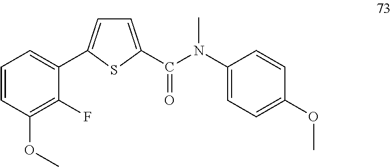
C1=C(C(N(C2=CC=C(OC)C=C2)C)=O)SC(C2=CC=CC(OC)=C2F)=C1
